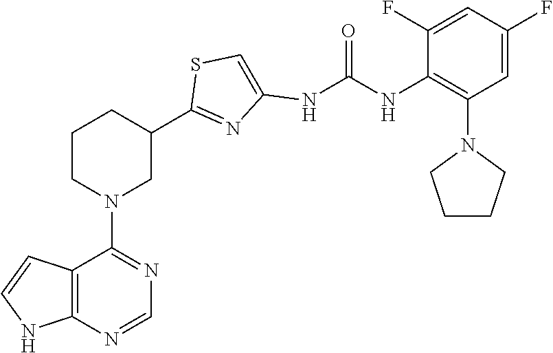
C12=C(N=CN=C1N1CC(C3=NC(NC(NC4=C(N5CCCC5)C=C(F)C=C4F)=O)=CS3)CCC1)NC=C2
